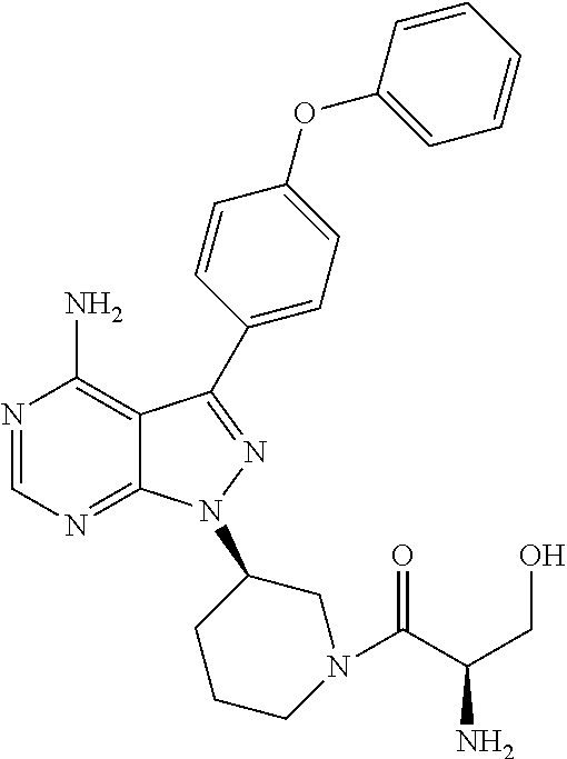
N1=CN=C2C(=C1N)C(C1=CC=C(OC3=CC=CC=C3)C=C1)=NN2C1CCCN(C(C(CO)N)=O)C1
